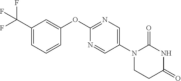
C1(OC2=NC=C(N3CCC(=O)NC3=O)C=N2)=CC(C(F)(F)F)=CC=C1
